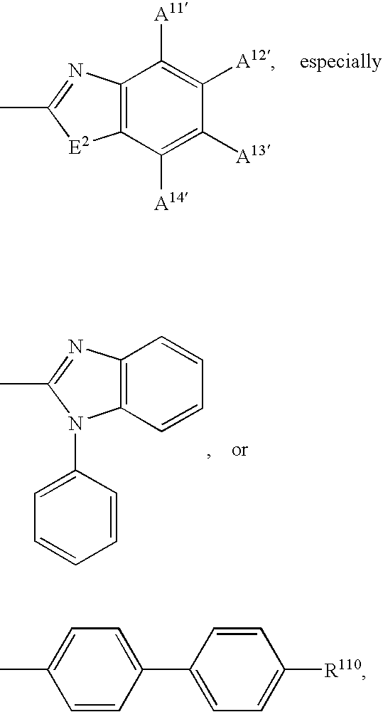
C12=C(C([A14])=C([A13])C([A12])=C1[A11])[E2]C(C)=N2.[especially].C12=C(C=CC=C1)N(C1=CC=CC=C1)C(C)=N2.C1=CC(C2=CC=C([R110])C=C2)=CC=C1C
